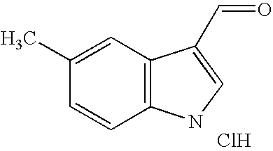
C1=C(C)C=CC2=C1C(C=O)=CN2.Cl
